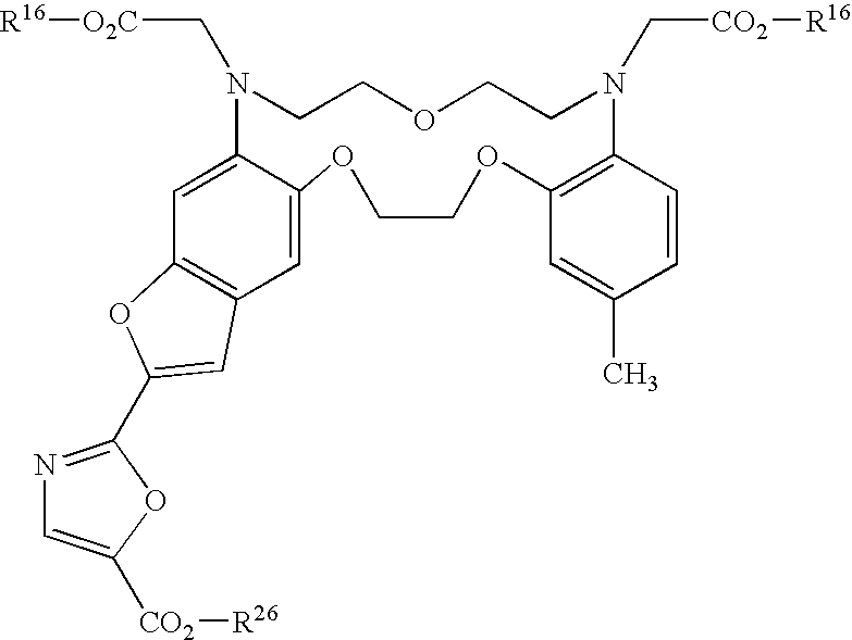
C12=C(C=C3C(=C1)N(C[O2C][R16])CCOCCN(C[CO2][R16])C1=C(C=C(C)C=C1)OCCO3)C=C(C1=NC=C([CO2][R26])O1)O2
